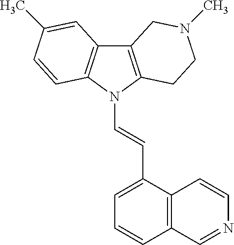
C12=C(N(C=CC3=CC=CC4=C3C=CN=C4)C3=C1C=C(C)C=C3)CCN(C)C2
